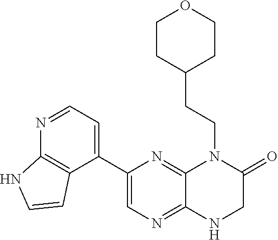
C12=C(C(C3=CN=C4C(=N3)N(CCC3CCOCC3)C(=O)CN4)=CC=N1)C=CN2
